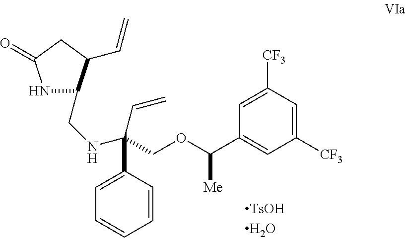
N1C(CNC(C=C)(COC(C2=CC([CF3])=CC([CF3])=C2)[Me])C2=CC=CC=C2)C(C=C)CC1=O
